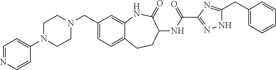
C1=C(CN2CCN(C3=CC=NC=C3)CC2)C=C2C(=C1)CCC(NC(C1=NNC(CC3=CC=CC=C3)=N1)=O)C(=O)N2
